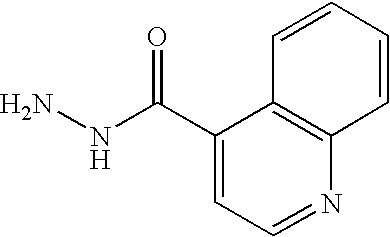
NNC(=O)C1=CC=NC2=C1C=CC=C2
